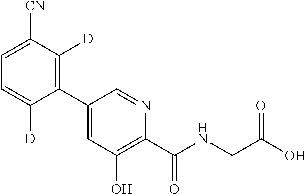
C1(C2=CC(O)=C(C(NCC(O)=O)=O)N=C2)=C([D])C([CN])=CC=C1[D]
